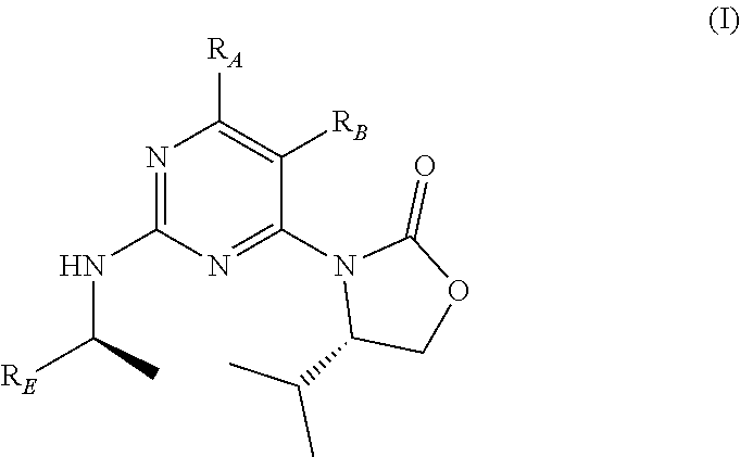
[RE]C(C)NC1=NC([RA])=C([RB])C(N2C(C(C)C)COC2=O)=N1
